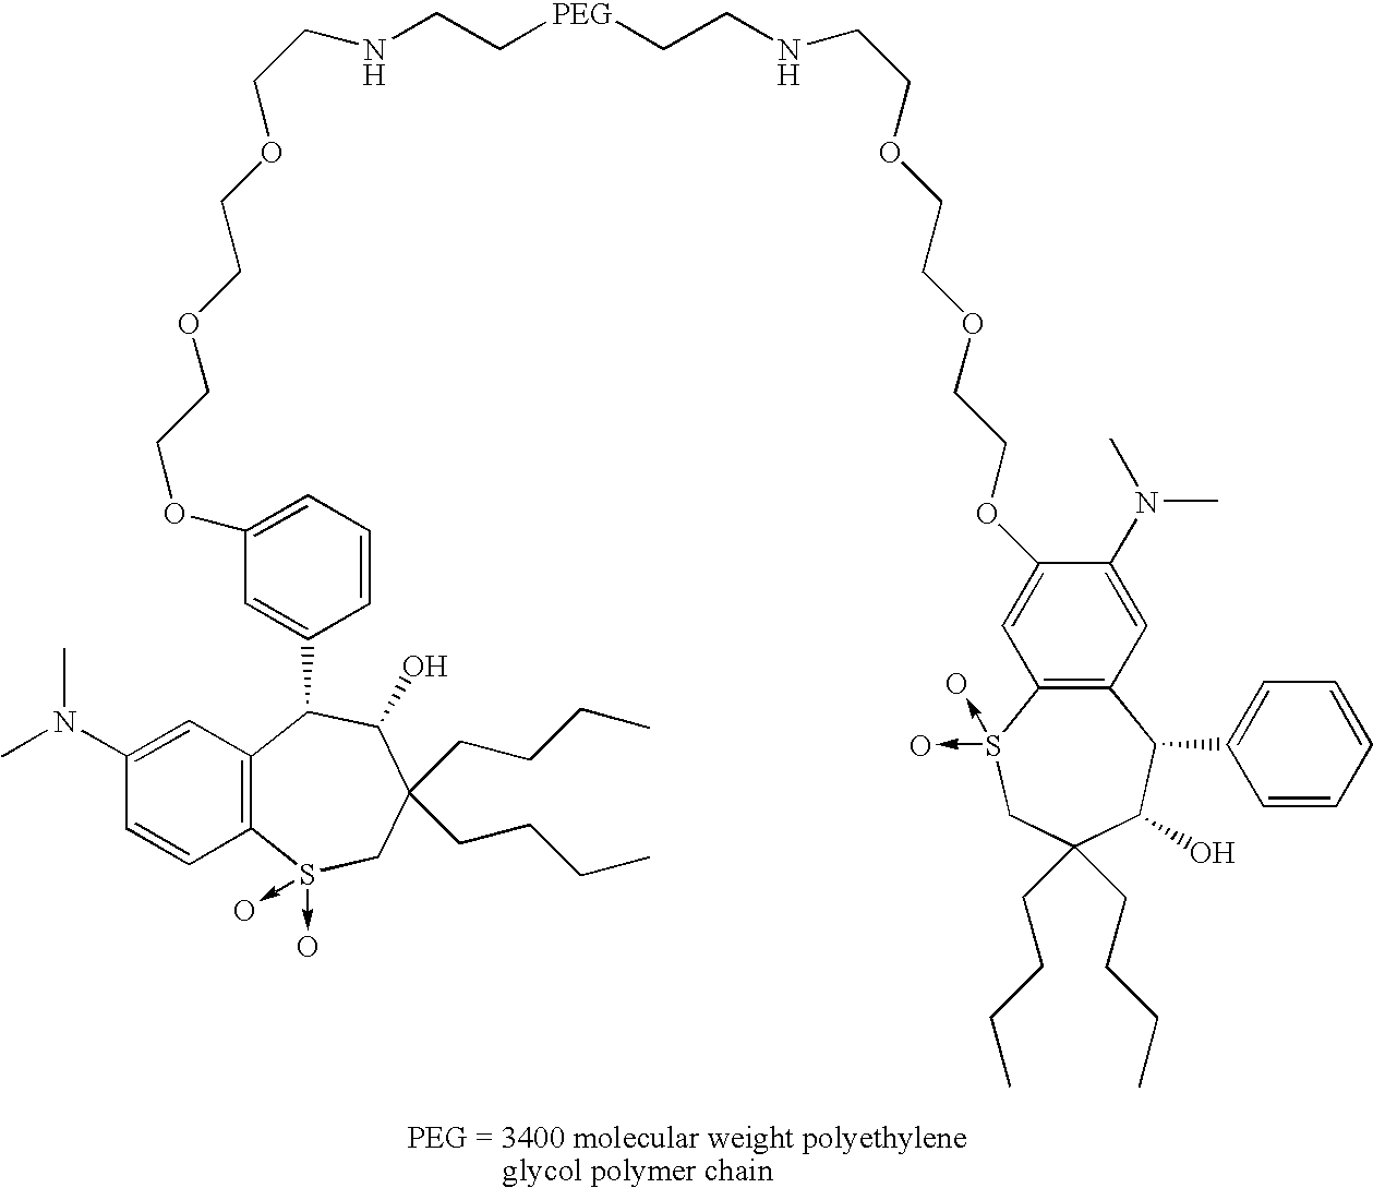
O(CCOCCOCCNCC[PEG]CCNCCOCCOCCOC1=CC2=C(C=C1N(C)C)C(C1=CC=CC=C1)C(O)C(CCCC)(CCCC)CS2(->O)->O)C1=CC=CC(C2C3=C(C=CC(N(C)C)=C3)S(->O)(->O)CC(CCCC)(CCCC)C2O)=C1
